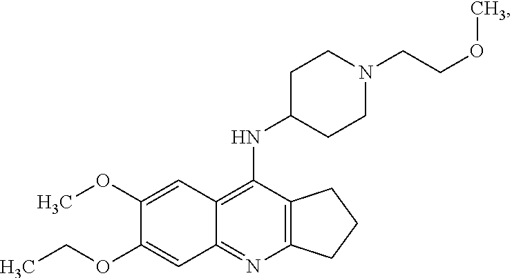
C12=C(N=C3C(=C1NC1CCN(CCOC)CC1)C=C(OC)C(OCC)=C3)CCC2
